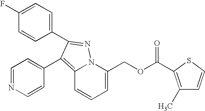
C1(F)=CC=C(C2=NN3C(=C2C2=CC=NC=C2)C=CC=C3COC(=O)C2=C(C)C=CS2)C=C1
